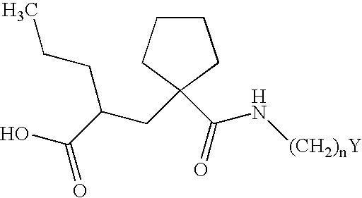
C1CCC(CC(C(O)=O)CCC)(C(N[(CH2)nY])=O)C1
